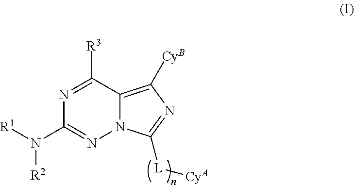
N12C(=C([CyB])N=C1[L][CyA])C([R3])=NC(N([R1])[R2])=N2
